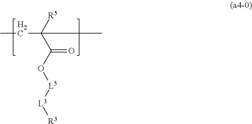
C(=O)(O[L5][L3][R3])C([R5])(CC)C
